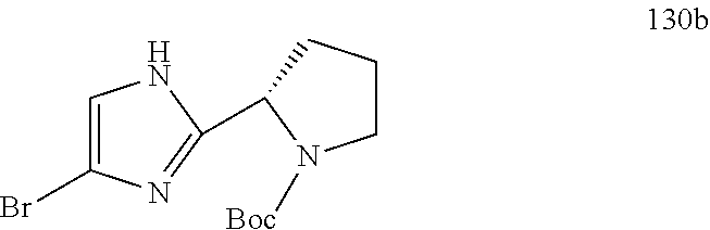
C1=C(Br)N=C(C2CCCN2[Boc])N1
